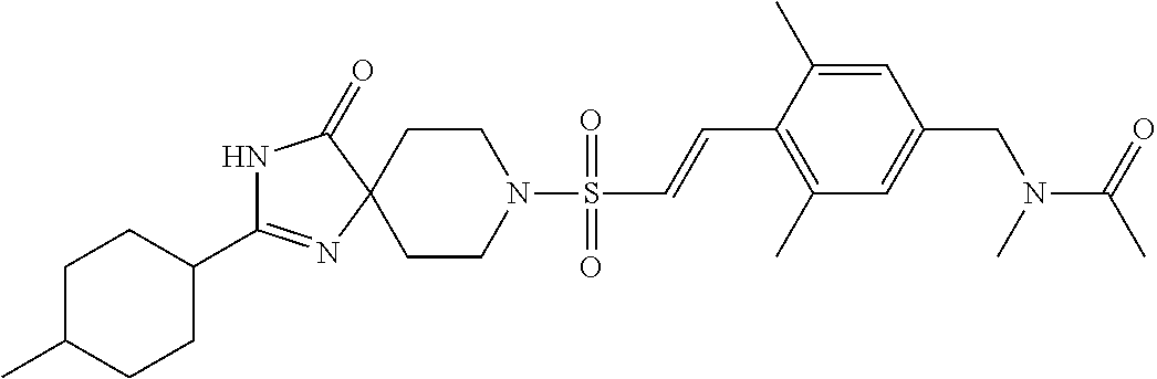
C1(C2=NC3(C(=O)N2)CCN(S(C=CC2=C(C)C=C(CN(C(=O)C)C)C=C2C)(=O)=O)CC3)CCC(C)CC1
